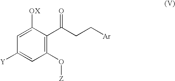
C1(C(CC[Ar])=O)=C(O[Z])C=C([Y])C=C1[OX]
